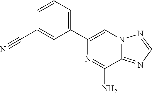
C1(C2=CN3C(=NC=N3)C(N)=N2)=CC=CC(C#N)=C1
